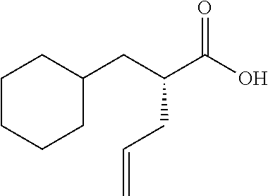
OC(=O)C(CC1CCCCC1)CC=C
